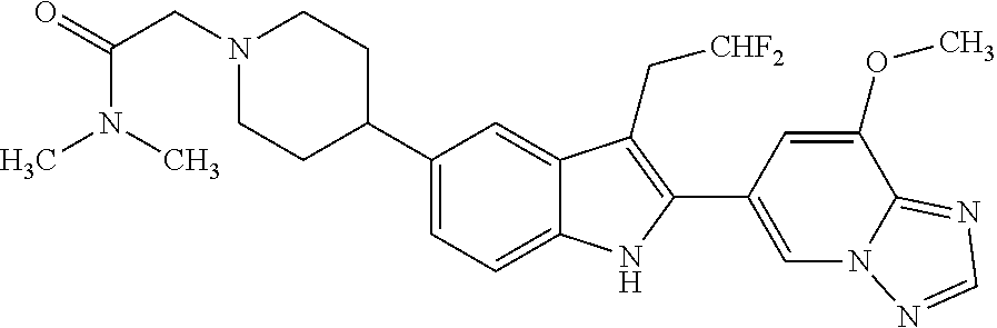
C1(C2CCN(CC(N(C)C)=O)CC2)=CC=C2C(=C1)C(C[CHF2])=C(C1=CN3C(=NC=N3)C(OC)=C1)N2
